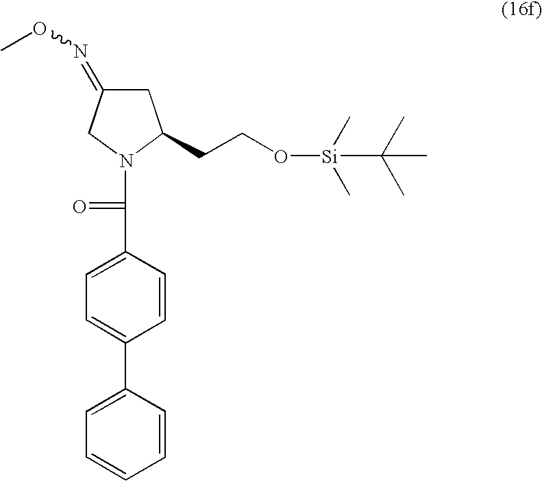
C(C1=CC=C(C2=CC=CC=C2)C=C1)(N1CC(=NOC)CC1CCO[Si](C(C)(C)C)(C)C)=O
